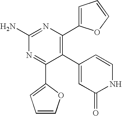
C1(C2=C(C3=CC=CO3)N=C(N)N=C2C2=CC=CO2)=CC(=O)NC=C1
